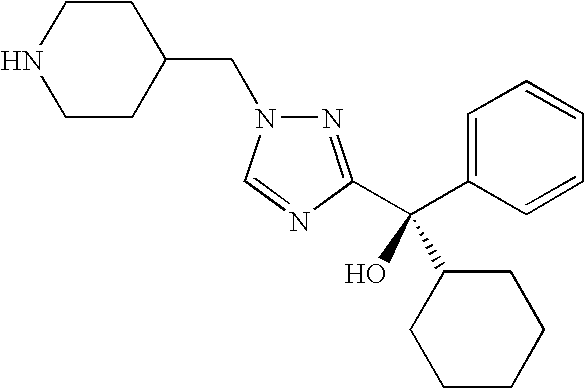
C1=C(C(O)(C2CCCCC2)C2=NN(CC3CCNCC3)C=N2)C=CC=C1
